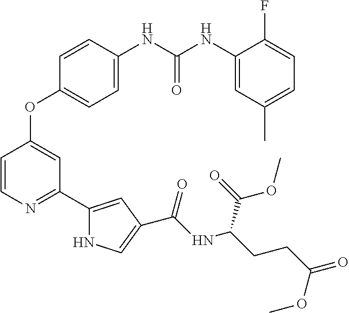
C1=CN=C(C2=CC(C(NC(CCC(=O)OC)C(=O)OC)=O)=CN2)C=C1OC1=CC=C(NC(NC2=CC(C)=CC=C2F)=O)C=C1
